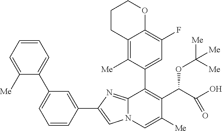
C1=CC(C2=CN3C(=N2)C(C2=CC(F)=C4C(=C2[Me])CCCO4)=C(C(C(O)=O)OC([Me])([Me])[Me])C([Me])=C3)=CC(C2=CC=CC=C2[Me])=C1
